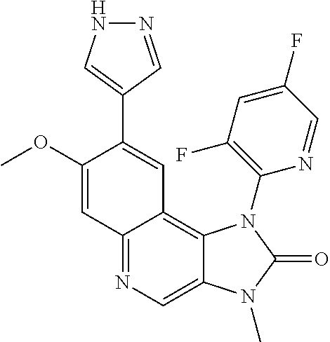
C12=NC=C3C(=C1C=C(C1=CNN=C1)C(OC)=C2)N(C1=C(F)C=C(F)C=N1)C(=O)N3C
